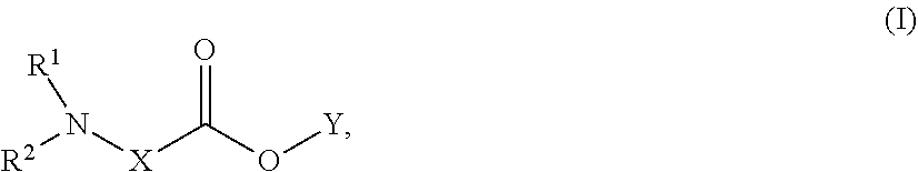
N([R1])([R2])[X]C(O[Y])=O
